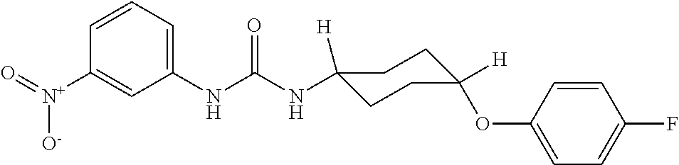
N(C(NC1=CC=CC([N+](=O)[O-])=C1)=O)C1([H])CCC(OC2=CC=C(F)C=C2)([H])CC1
